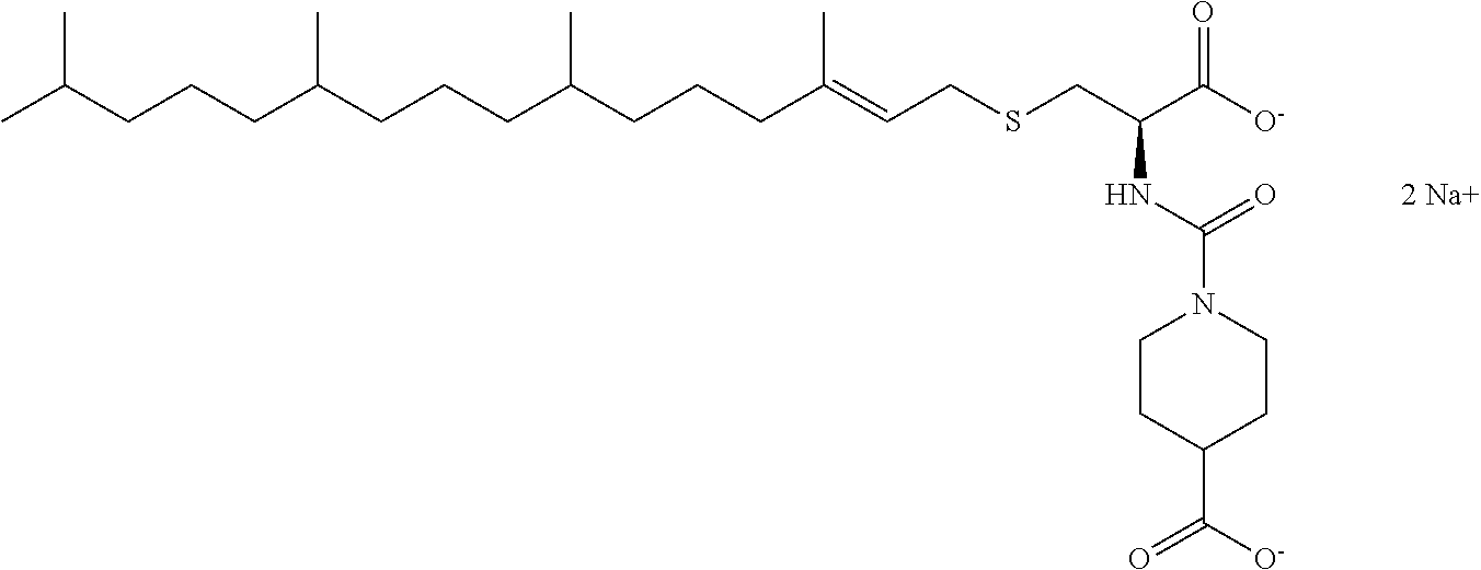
C(SCC=C(CCCC(CCCC(CCCC(C)C)C)C)C)C(C([O-])=O)NC(N1CCC(C([O-])=O)CC1)=O
